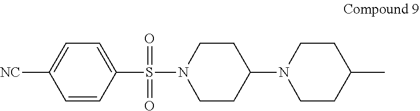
C1=CC(S(N2CCC(N3CCC(C)CC3)CC2)(=O)=O)=CC=C1[NC]
